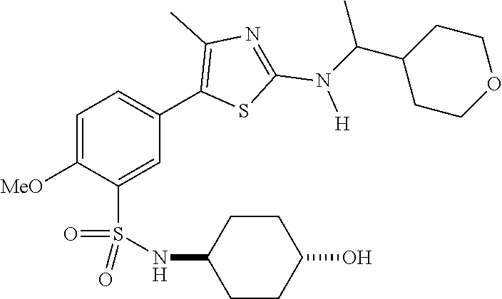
C1=C([MeO])C(S(NC2CCC(O)CC2)(=O)=O)=CC(C2=C(C)N=C(N([H])C(C3CCOCC3)C)S2)=C1
